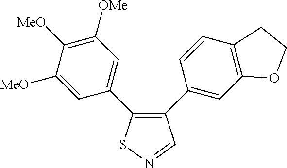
C1([MeO])=CC(C2=C(C3=CC4=C(C=C3)CCO4)C=NS2)=CC([OMe])=C1[MeO]
